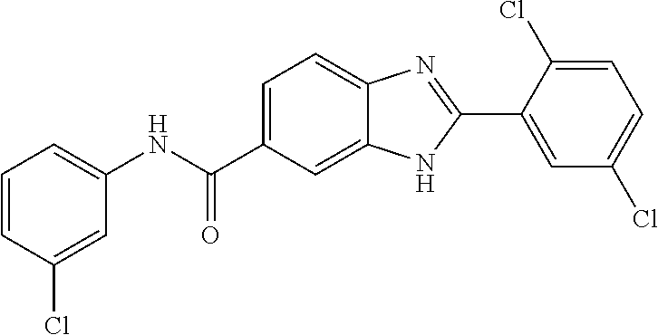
C1(NC(C2=CC=C3C(=C2)NC(C2=CC(Cl)=CC=C2Cl)=N3)=O)=CC=CC(Cl)=C1
